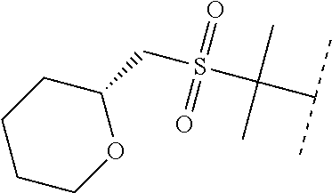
C(S(C(C(C)C)(C)C)(=O)=O)C1CCCCO1
